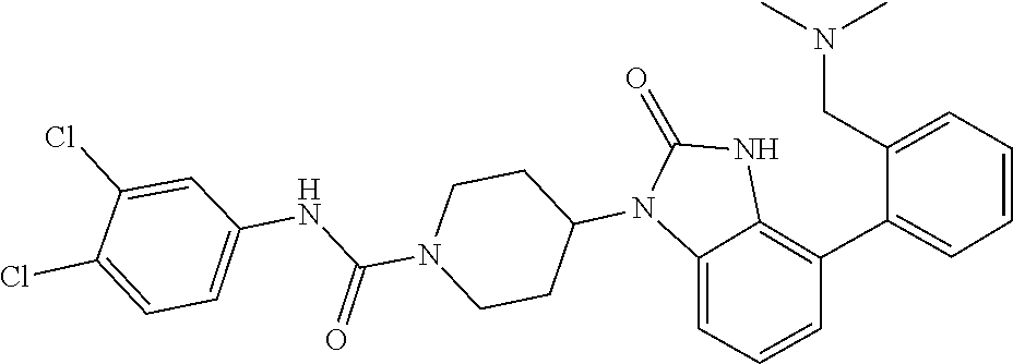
C1CN(C(NC2=CC=C(Cl)C(Cl)=C2)=O)CCC1N1C(=O)NC2=C(C3=CC=CC=C3CN(C)C)C=CC=C12
